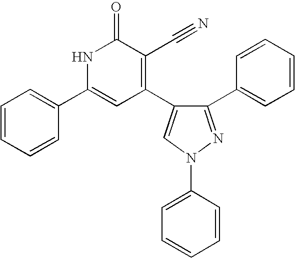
C1=CC=CC(C2=CC(C3=CN(C4=CC=CC=C4)N=C3C3=CC=CC=C3)=C(C#N)C(=O)N2)=C1
